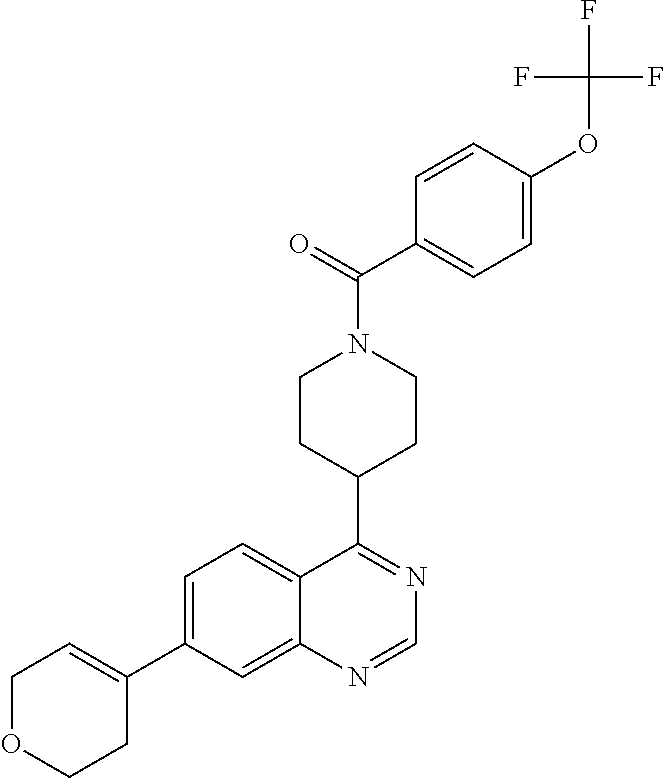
C1OCCC(C2=CC=C3C(=C2)N=CN=C3C2CCN(C(=O)C3=CC=C(OC(F)(F)F)C=C3)CC2)=C1
